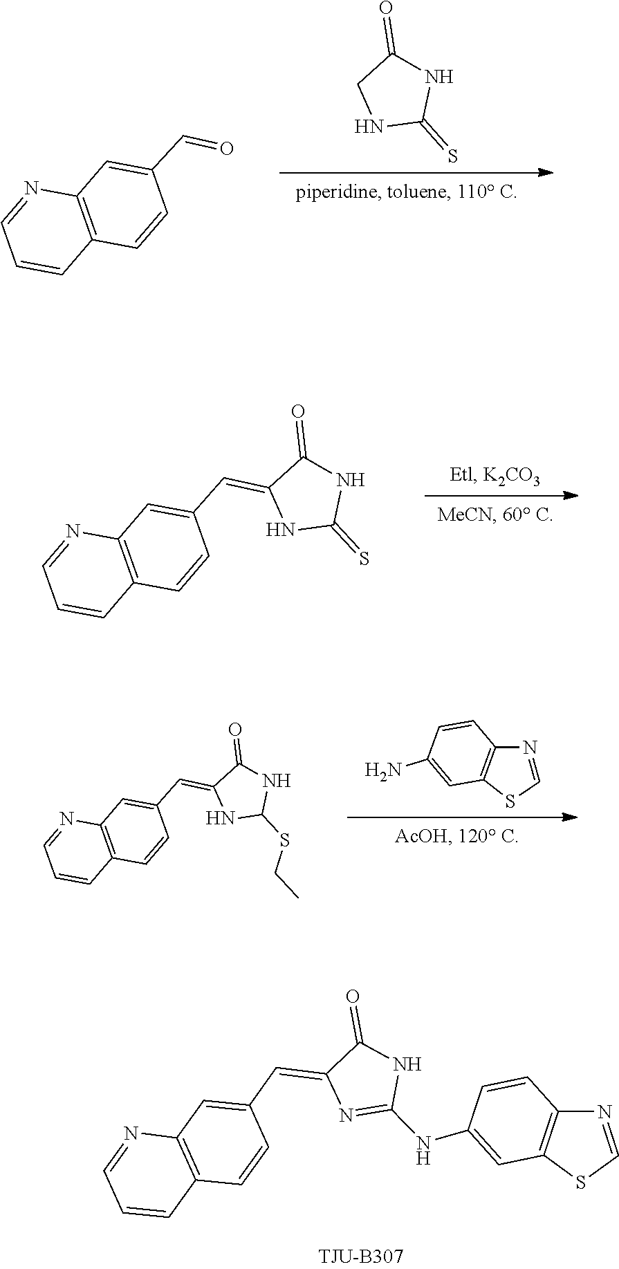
C12=C(C=CC(C=O)=C1)C=CC=N2.N1C(=S)NCC1=O.N1C(=S)NC(=CC2=CC3=C(C=CC=N3)C=C2)C1=O.N1C(SCC)NC(=CC2=CC3=C(C=CC=N3)C=C2)C1=O.C1(N)=CC2=C(C=C1)N=CS2.C1(NC2=CC3=C(C=C2)N=CS3)=NC(=CC2=CC3=C(C=CC=N3)C=C2)C(=O)N1
